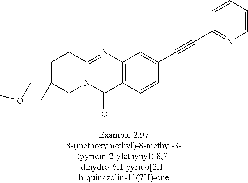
C1C(COC)(C)CN2C(=NC3=C(C2=O)C=CC(C#CC2=NC=CC=C2)=C3)C1
